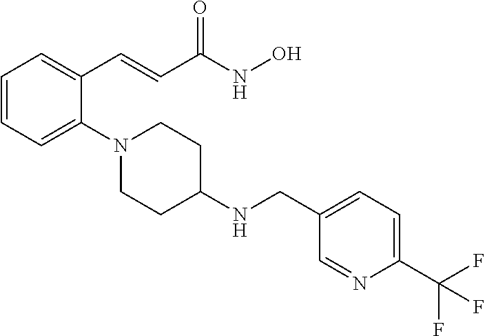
C1=CC=C(N2CCC(NCC3=CC=C(C(F)(F)F)N=C3)CC2)C(C=CC(NO)=O)=C1
